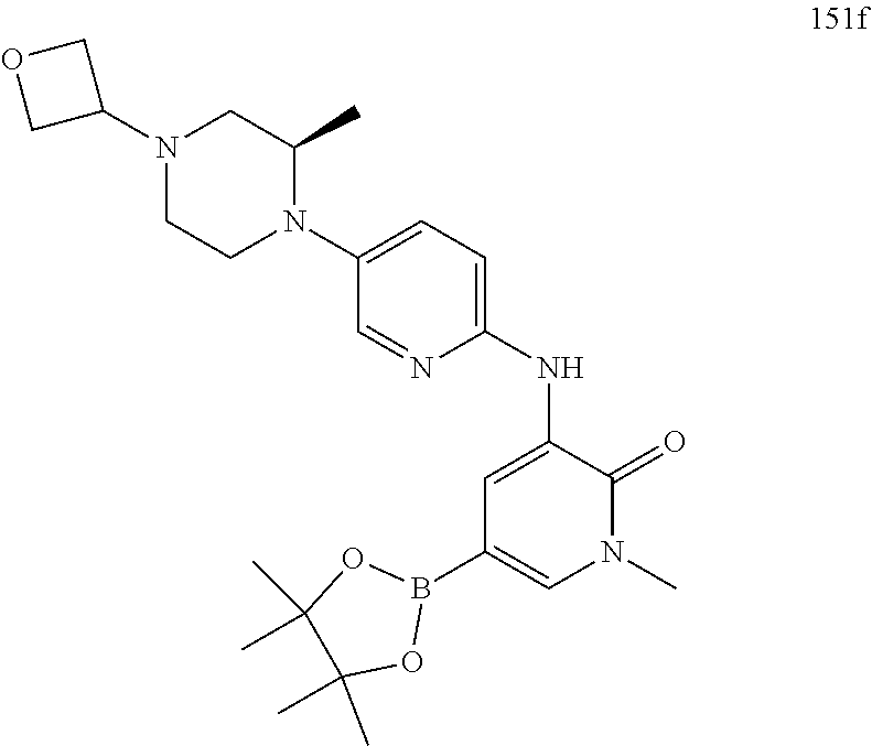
N1(C2COC2)CCN(C2=CC=C(NC3=CC(B4OC(C)(C)C(C)(C)O4)=CN(C)C3=O)N=C2)C(C)C1
